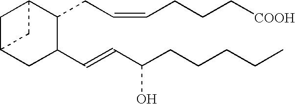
C1C2CC(C=CC(CCCCC)O)C(CC=CCCC[COOH])C1C2
